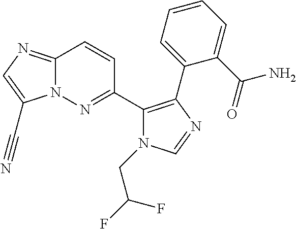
N12C(=NC=C1C#N)C=CC(C1=C(C3=CC=CC=C3C(=O)N)N=CN1CC(F)F)=N2
